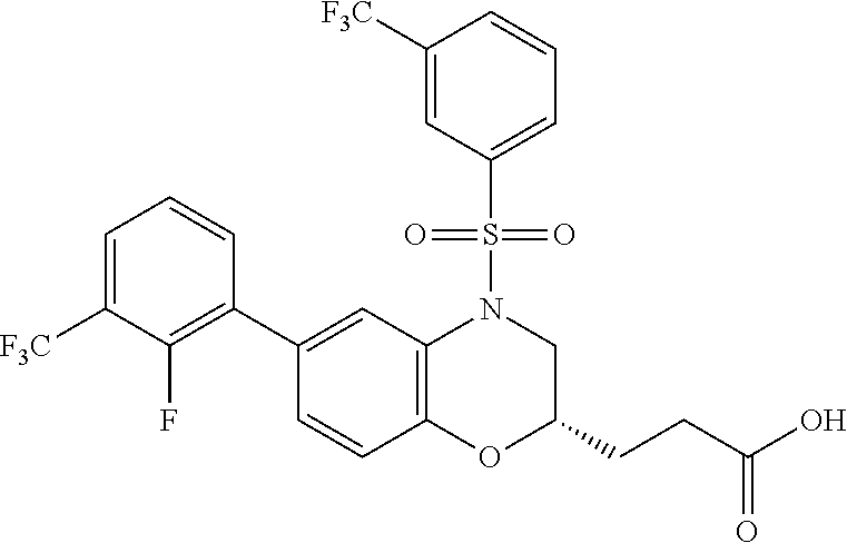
C1(C2=C(F)C([F3C])=CC=C2)=CC2=C(C=C1)OC(CCC(O)=O)CN2S(=O)(=O)C1=CC=CC([F3C])=C1
